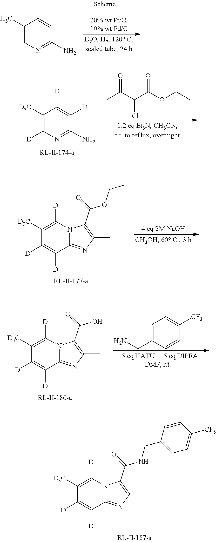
C1([D3C])=C([D])N2C(=NC(C)=C2C(NCC2=CC=C([CF3])C=C2)=O)C([D])=C1[D].C1(C)=CN=C(N)C=C1.C1([D3C])=C([D])N=C(N)C([D])=C1[D].CC(C(C(OCC)=O)Cl)=O.C1([D3C])=C([D])N2C(=NC(C)=C2C(OCC)=O)C([D])=C1[D].C1([D3C])=C([D])N2C(=NC(C)=C2C(O)=O)C([D])=C1[D].C1=C(CN)C=CC([CF3])=C1
